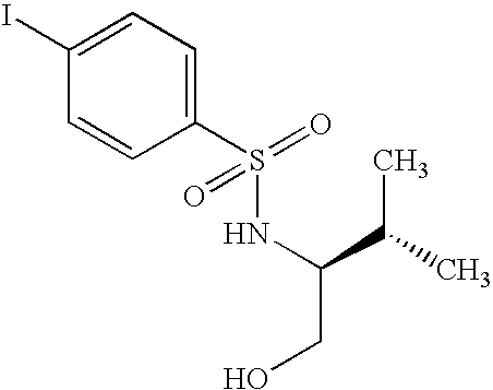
C1(S(NC(CO)C(C)C)(=O)=O)=CC=C(I)C=C1
